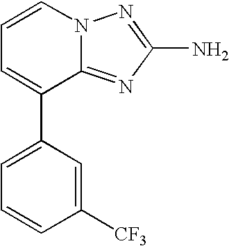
C12=NC(N)=NN1C=CC=C2C1=CC=CC([CF3])=C1
